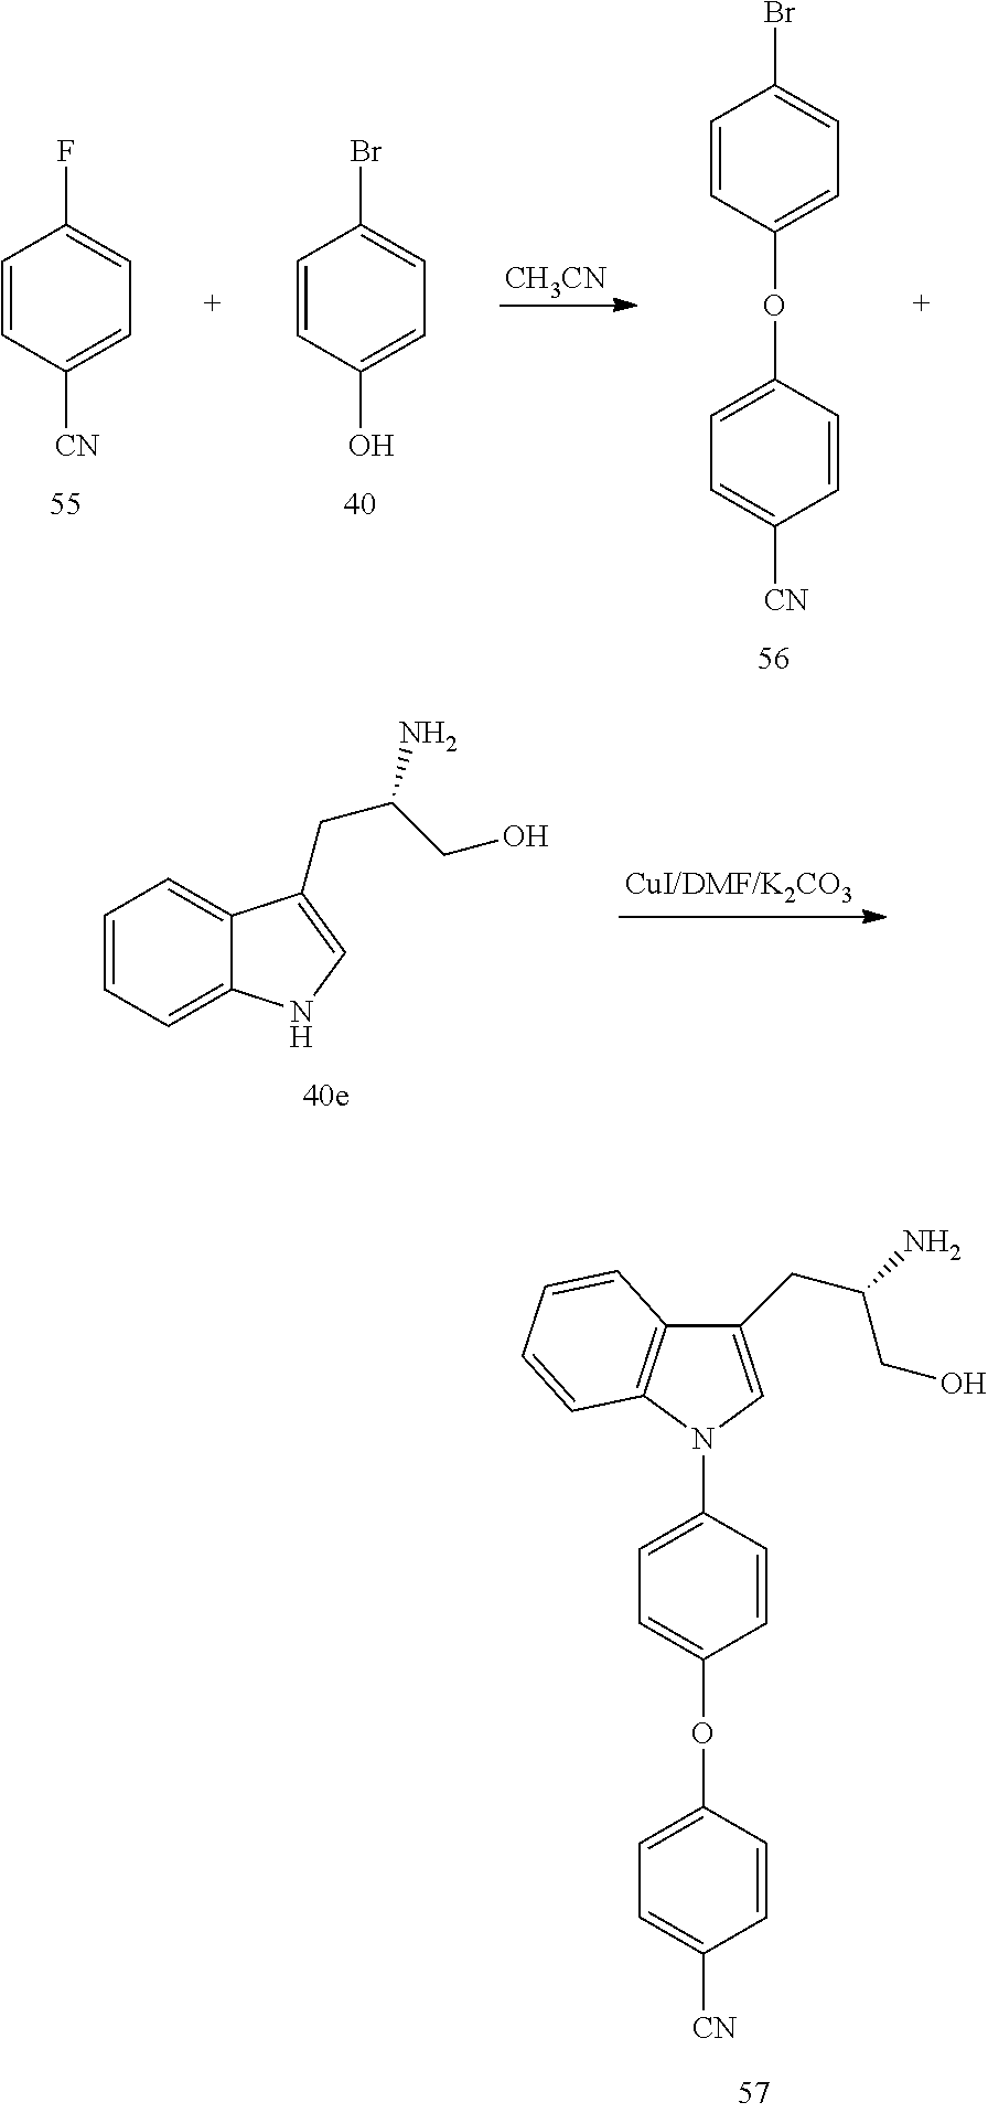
C1=CC([CN])=CC=C1F.C1=CC(O)=CC=C1Br.[CH3CN].C1=CC(OC2=CC=C([CN])C=C2)=CC=C1Br.C1=CC=C2C(=C1)C(CC(CO)N)=CN2.C1=C(N2C=C(CC(N)CO)C3=C2C=CC=C3)C=CC(OC2=CC=C([CN])C=C2)=C1
